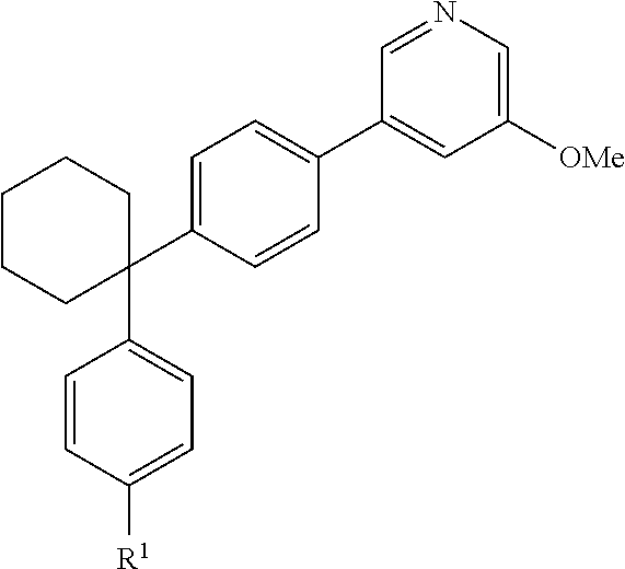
C1(C2=CC=C(C3=CC([OMe])=CN=C3)C=C2)(C2=CC=C([R1])C=C2)CCCCC1
